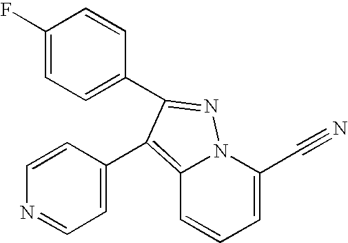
C1(F)=CC=C(C2=NN3C(=C2C2=CC=NC=C2)C=CC=C3C#N)C=C1
